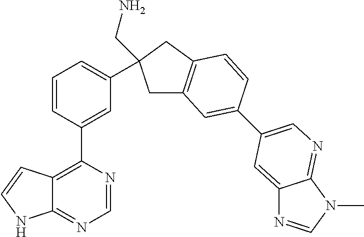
C1=NC(C2=CC(C3(CN)CC4=C(C3)C=CC(C3=CN=C5C(=C3)N=CN5C)=C4)=CC=C2)=C2C(=N1)NC=C2
